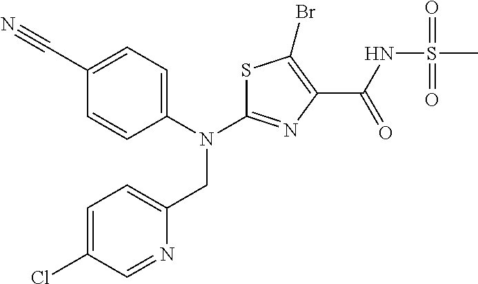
N(C1=NC(C(NS(C)(=O)=O)=O)=C(Br)S1)(CC1=CC=C(Cl)C=N1)C1=CC=C(C#N)C=C1
